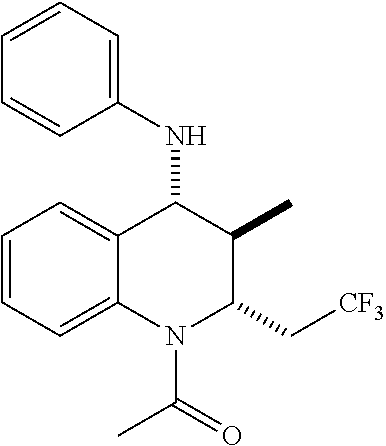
C1=CC=C2C(=C1)C(NC1=CC=CC=C1)C(C)C(C[CF3])N2C(C)=O
